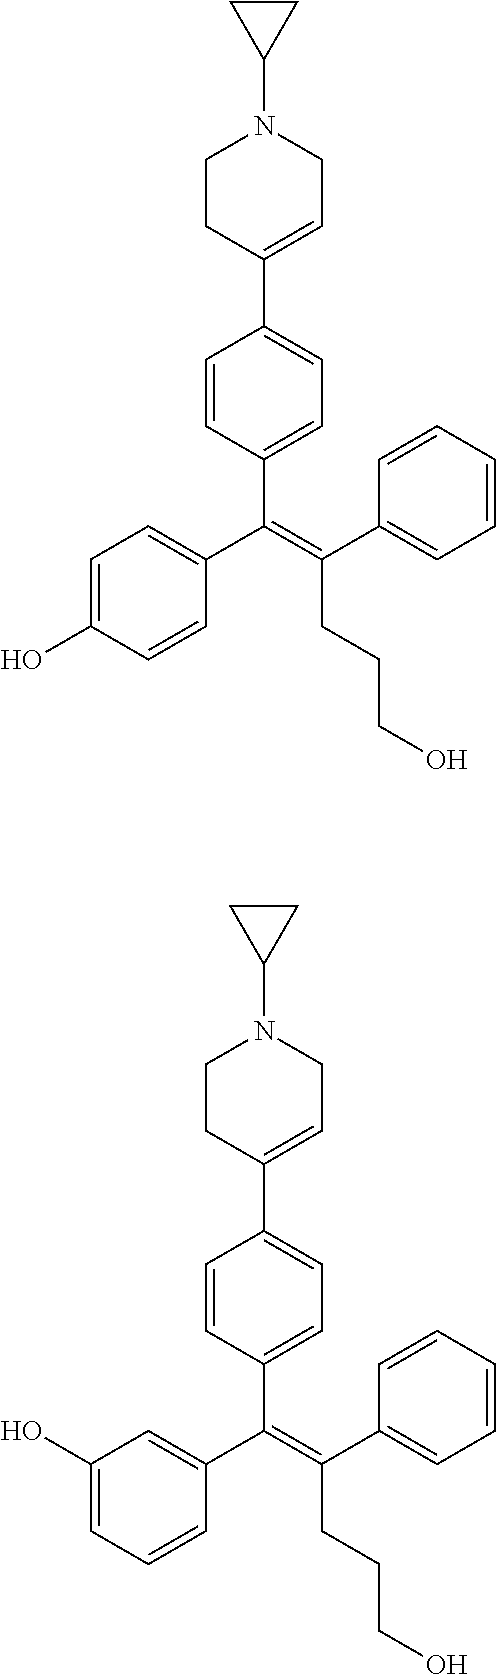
C(=C(C1=CC=CC=C1)CCCO)(C1=CC=C(O)C=C1)C1=CC=C(C2=CCN(C3CC3)CC2)C=C1.C(=C(C1=CC=CC=C1)CCCO)(C1=CC(O)=CC=C1)C1=CC=C(C2=CCN(C3CC3)CC2)C=C1
